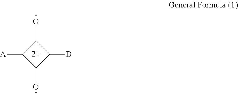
C1([A])C(O)C(B)C1O.[2+]
